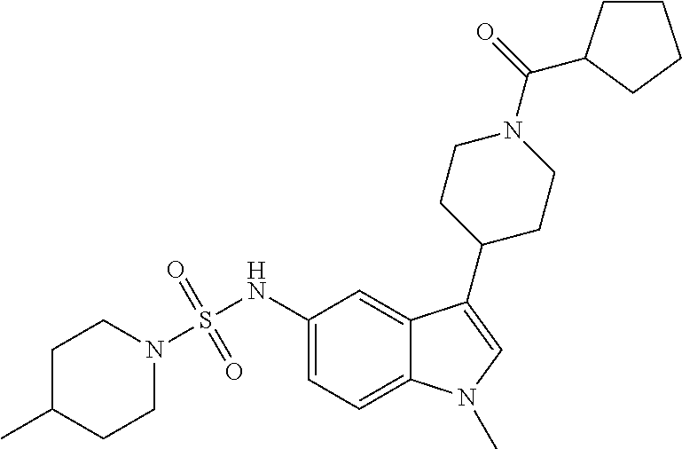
C1C(C)CCN(S(NC2=CC=C3C(=C2)C(C2CCN(C(=O)C4CCCC4)CC2)=CN3C)(=O)=O)C1
